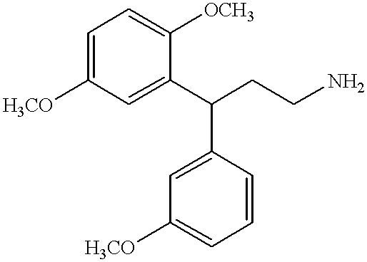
C1=C(C(CCN)C2=CC([H3CO])=CC=C2)C([OCH3])=CC=C1[H3CO]
